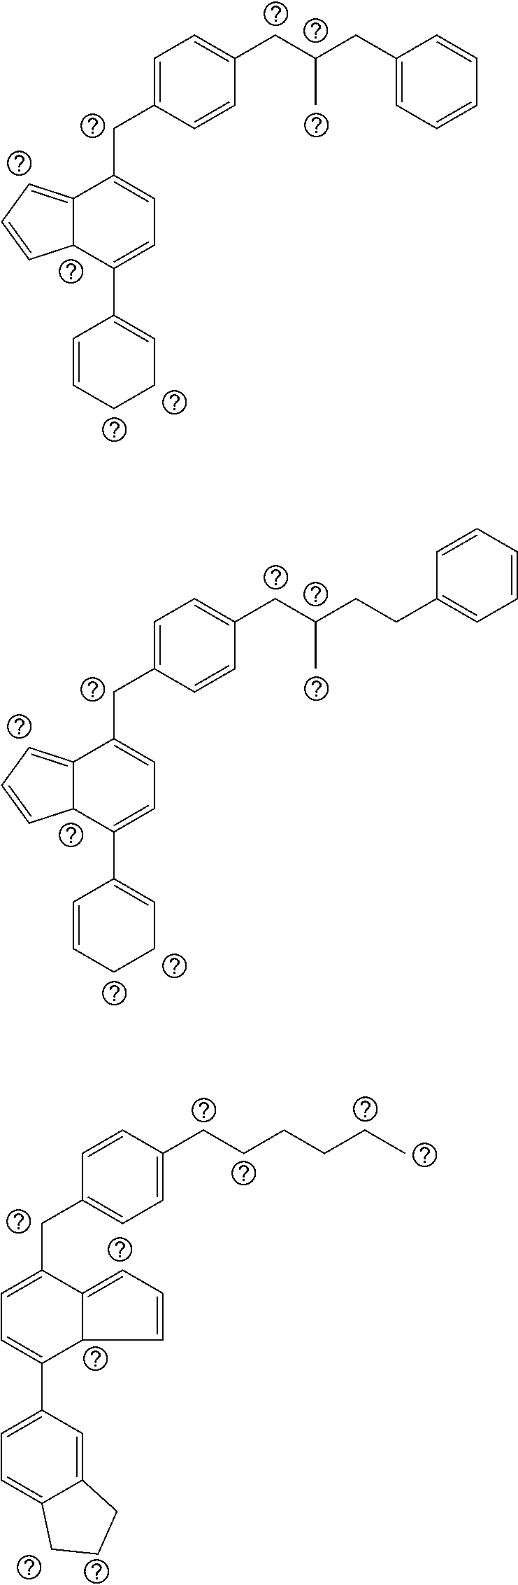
C1=C(CCCCCC)C=CC(CC2=CC=C(C3=CC=C4C(=C3)CCC4)C3C2=CC=C3)=C1.C(C(C)CC1=CC=CC=C1)C1=CC=C(CC2=CC=C(C3=CCCC=C3)C3C2=CC=C3)C=C1.C(C(C)CCC1=CC=CC=C1)C1=CC=C(CC2=CC=C(C3=CCCC=C3)C3C2=CC=C3)C=C1
